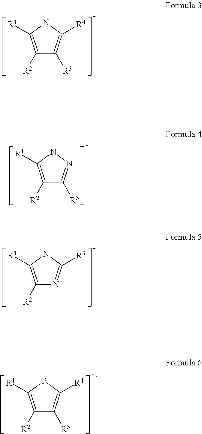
C1([R2])=C([R1])NC([R4])=C1[R3].C1([R2])=C([R1])NN=C1[R3].C1([R2])=C([R1])NC([R3])=N1.C1([R2])=C([R1])PC([R4])=C1[R3]
